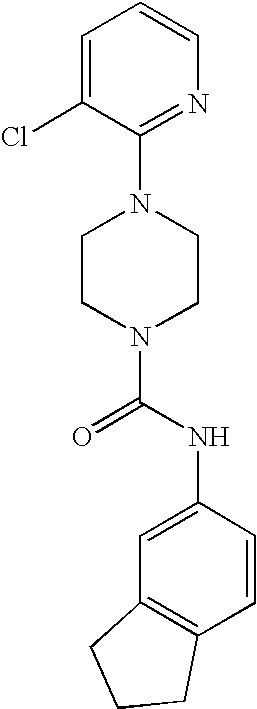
C1(N2CCN(C(NC3=CC4=C(C=C3)CCC4)=O)CC2)=NC=CC=C1Cl
